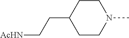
[AcHN]CCC1CCN(C)CC1
